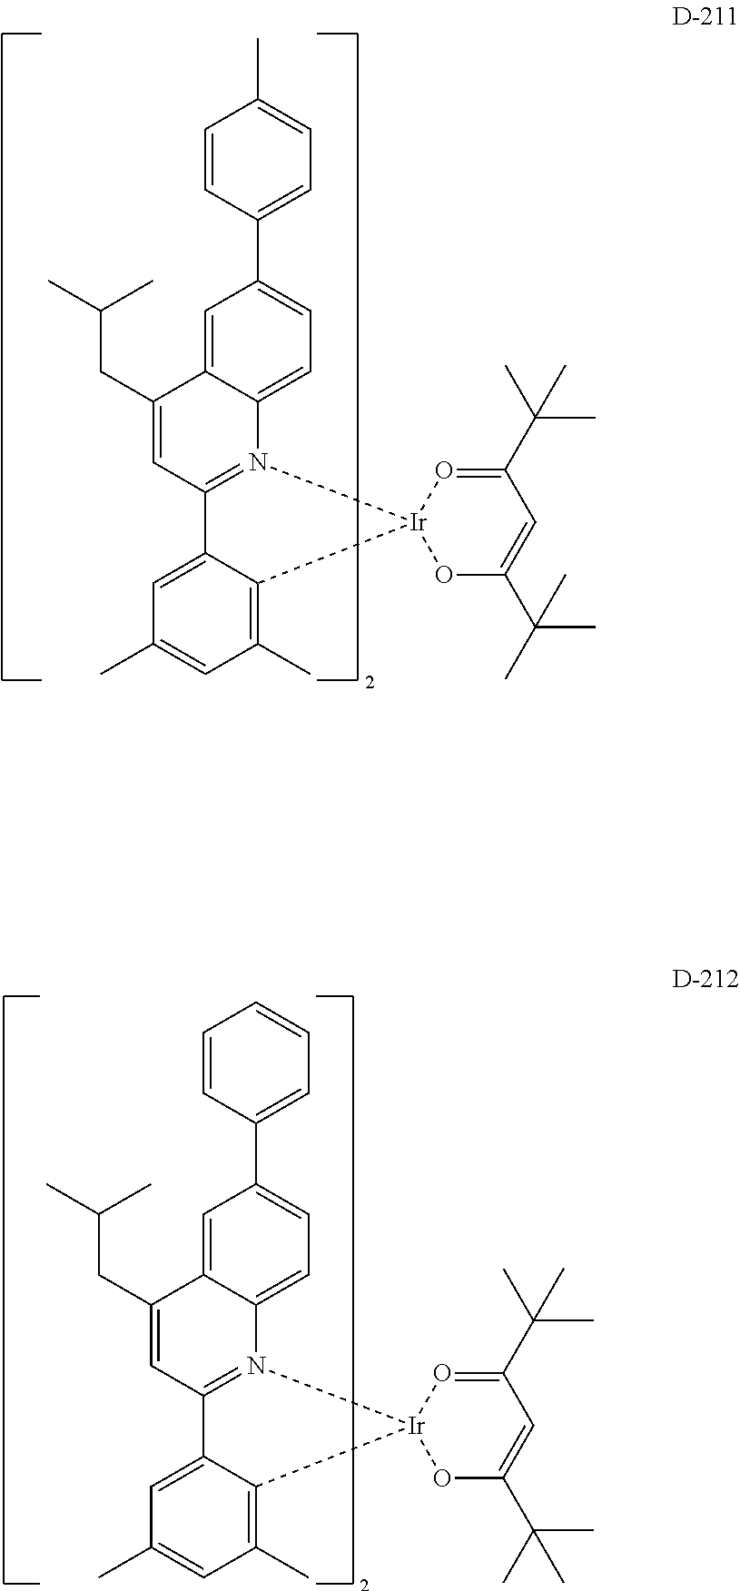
C1(C)=CC(C)=C2C(=C1)C1=N(C3=CC=C(C4=CC=C(C)C=C4)C=C3C(CC(C)C)=C1)[Ir]21O=C(C(C)(C)C)C=C(C(C)(C)C)O1.C1(C)=CC(C)=C2C(=C1)C1=N(C3=CC=C(C4=CC=CC=C4)C=C3C(CC(C)C)=C1)[Ir]21O=C(C(C)(C)C)C=C(C(C)(C)C)O1
